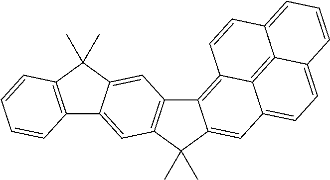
C12=CC=C3C=C4C(C)(C)C5=C(C4=C4C3=C1C(=CC=C2)C=C4)C=C1C(=C5)C2=C(C=CC=C2)C1(C)C
